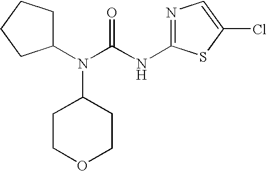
C1(N(C(=O)NC2=NC=C(Cl)S2)C2CCOCC2)CCCC1
